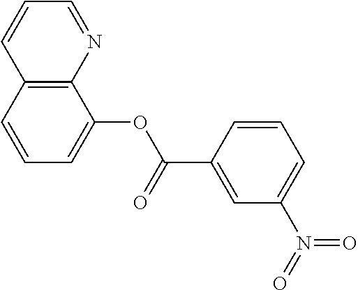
C12=C(C=CC=C1OC(C1=CC(N(=O)=O)=CC=C1)=O)C=CC=N2
